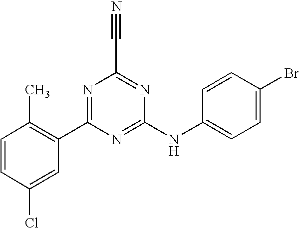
C1=CC(Cl)=CC(C2=NC(C#N)=NC(NC3=CC=C(Br)C=C3)=N2)=C1C
